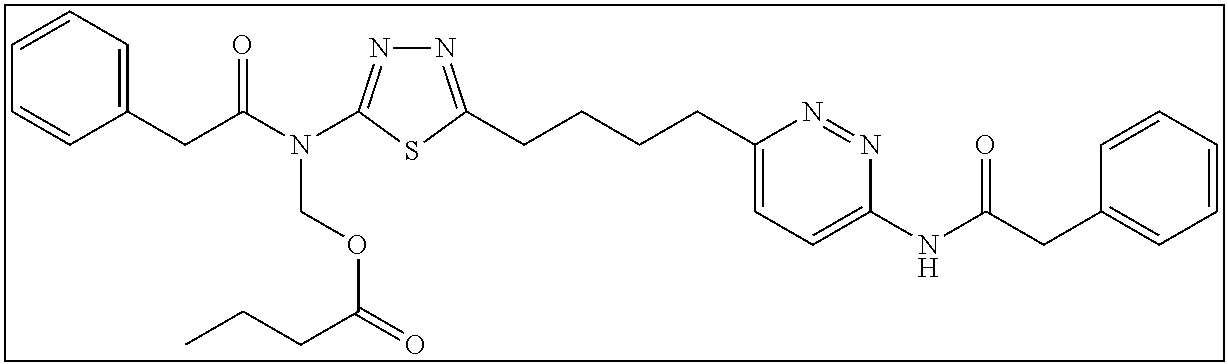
N1=C(CCCCC2=CC=C(NC(CC3=CC=CC=C3)=O)N=N2)SC(N(C(CC2=CC=CC=C2)=O)COC(=O)CCC)=N1
